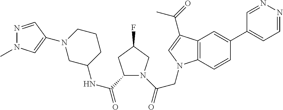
C(=O)(CN1C2=C(C=C(C3=CC=NN=C3)C=C2)C(C(=O)C)=C1)N1C(C(NC2CCCN(C3=CN(C)N=C3)C2)=O)CC(F)C1
